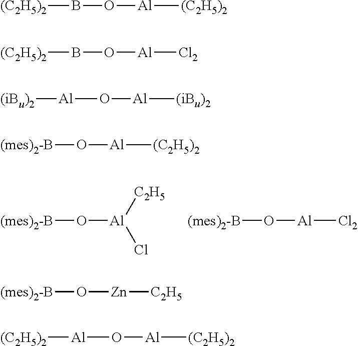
[(mes)2-B]O[Al]([C2H5])Cl.[(mes)2-B]O[Al][Cl2].[(C2H5)2]BO[Al][(C2H5)2].[(C2H5)2]BO[Al][Cl2].[Al](O[Al][(iBu)2])[(iBu)2].[(mes)2-B]O[Al][(C2H5)2].[(mes)2-B]O[Zn][C2H5].[Al](O[Al][(C2H5)2])[(C2H5)2]
